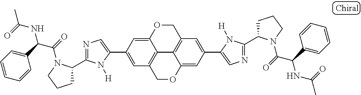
C1(C2=CC3=C4C(=C2)OCC2=C4C(=CC(C4=CN=C(C5CCCN5C(=O)C(C5=CC=CC=C5)NC(=O)C)N4[H])=C2)OC3)=CN=C(C2CCCN2C(=O)C(C2=CC=CC=C2)NC(=O)C)N1[H]
